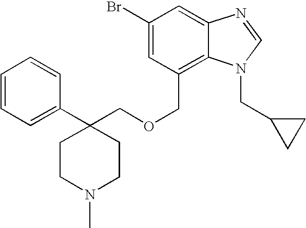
C1(C2(COCC3=C4C(=CC(Br)=C3)N=CN4CC3CC3)CCN(C)CC2)=CC=CC=C1
